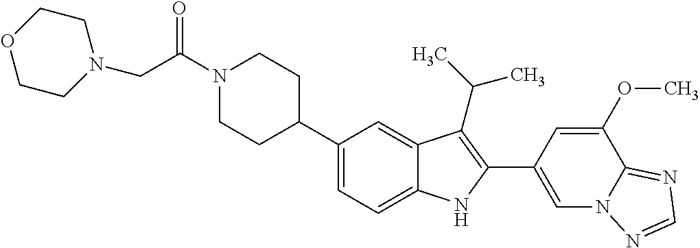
C(N1CCC(C2=CC=C3C(=C2)C(C(C)C)=C(C2=CN4C(=NC=N4)C(OC)=C2)N3)CC1)(=O)CN1CCOCC1
